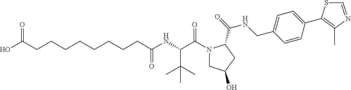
C(CCCCCCC(NC(C(N1CC(O)CC1C(=O)NCC1=CC=C(C2=C(C)N=CS2)C=C1)=O)C(C)(C)C)=O)CC(O)=O
